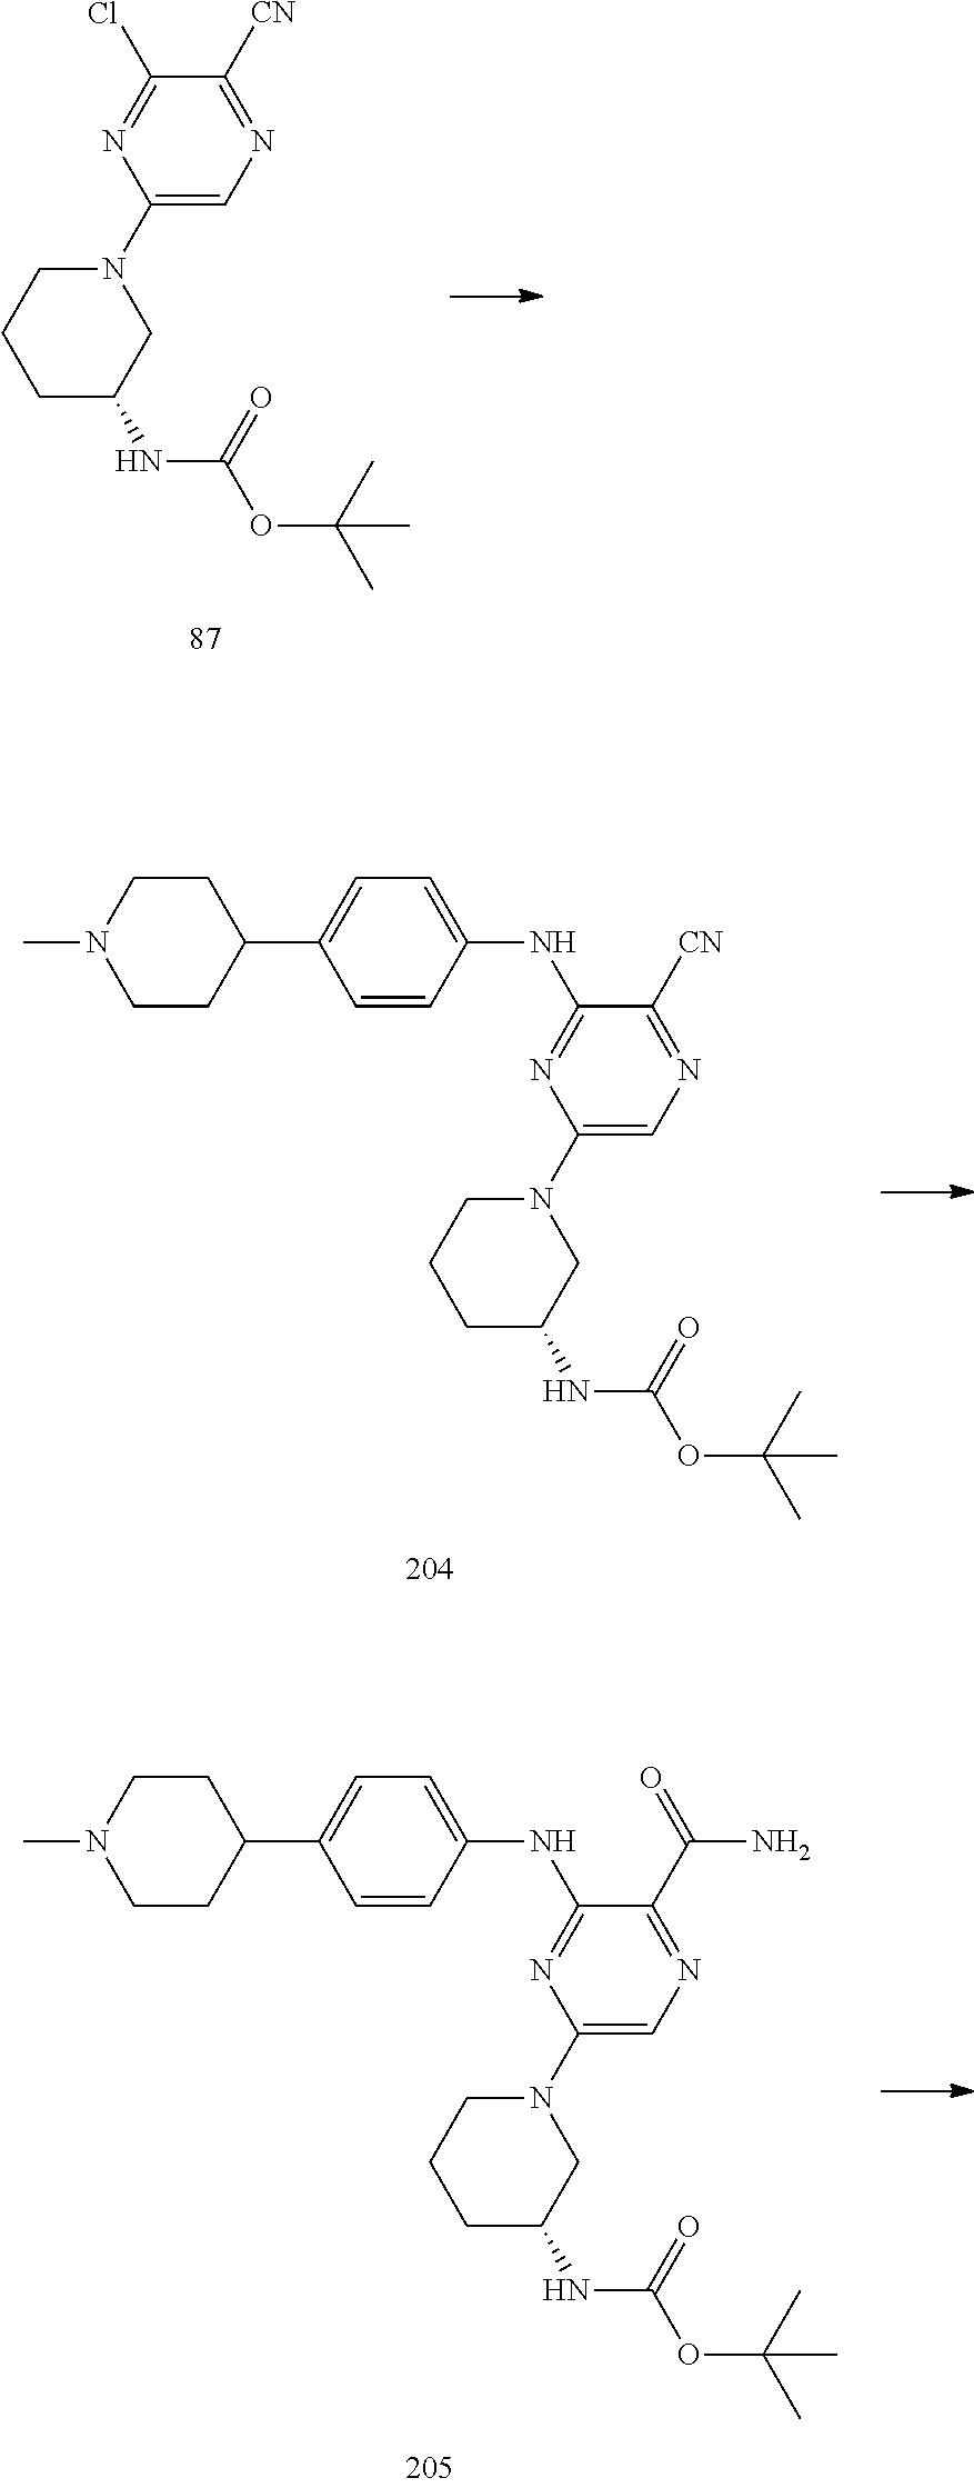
C1=CC(NC2=NC(N3CCCC(NC(OC(C)(C)C)=O)C3)=CN=C2[CN])=CC=C1C1CCN(C)CC1.C1=CC(NC2=NC(N3CCCC(NC(OC(C)(C)C)=O)C3)=CN=C2C(=O)N)=CC=C1C1CCN(C)CC1.ClC1=NC(N2CCCC(NC(OC(C)(C)C)=O)C2)=CN=C1[CN]
